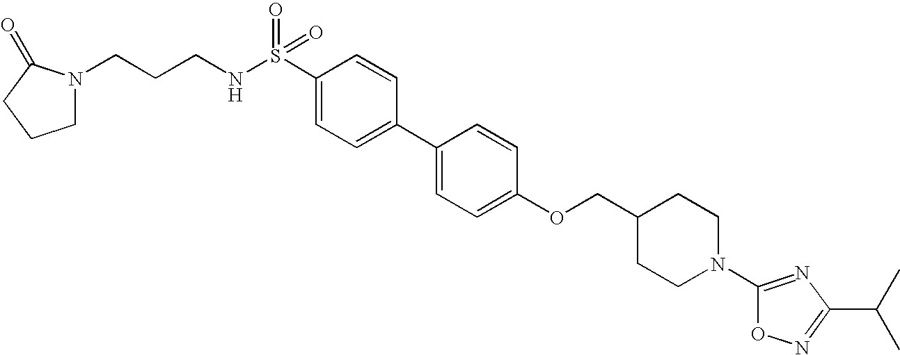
S(C1=CC=C(C2=CC=C(OCC3CCN(C4=NC(C(C)C)=NO4)CC3)C=C2)C=C1)(NCCCN1CCCC1=O)(=O)=O
